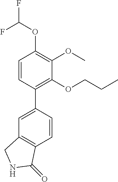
C1=CC(C2=CC3=C(C=C2)C(=O)NC3)=C(OCCC)C(OC)=C1OC(F)F
